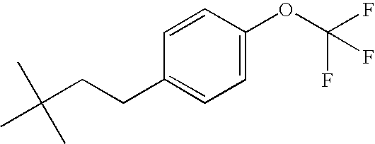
C1=CC(CCC(C)(C)C)=CC=C1OC(F)(F)F
